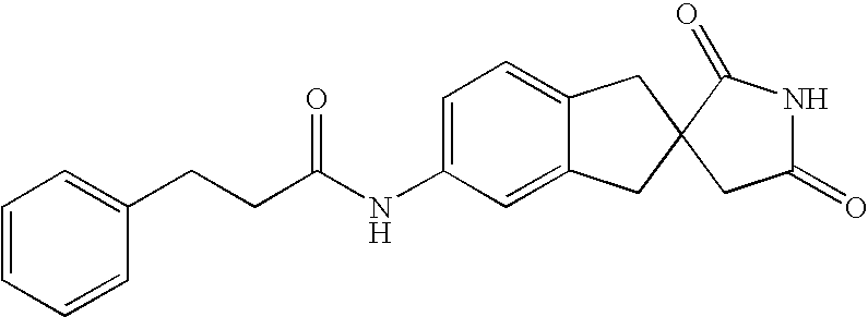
C1=C(NC(CCC2=CC=CC=C2)=O)C=C2C(=C1)CC1(C2)CC(=O)NC1=O
